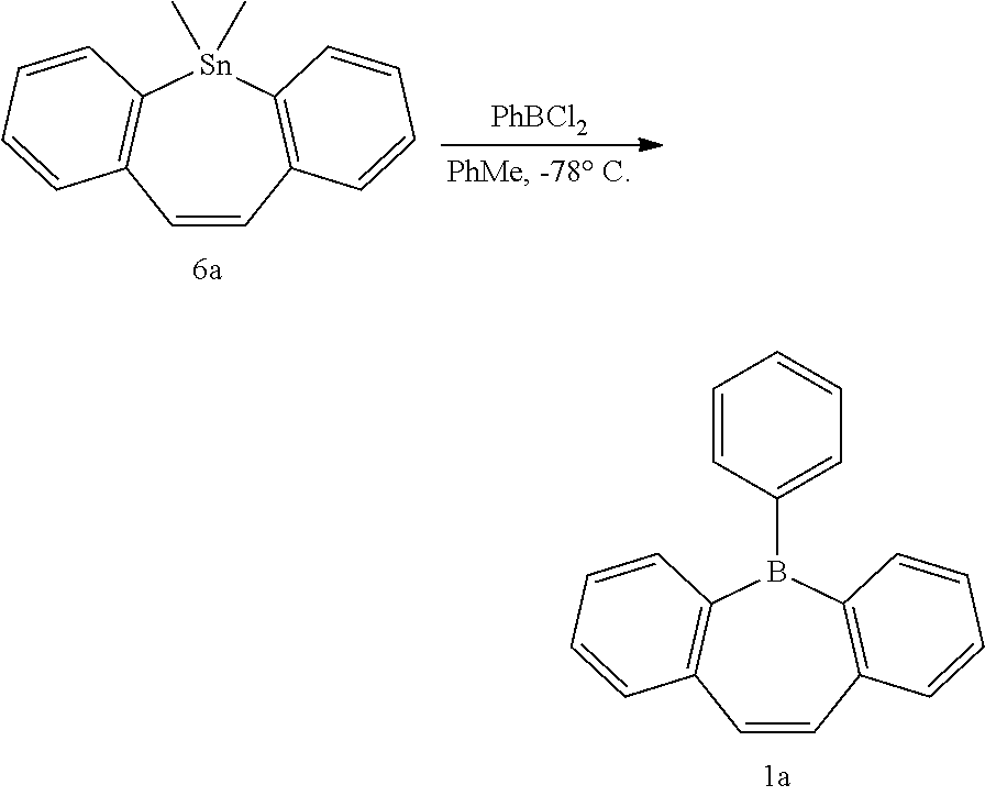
C1=CC2=C(B(C3=CC=CC=C3)C3=C1C=CC=C3)C=CC=C2.C1=CC2=C([Sn](C)(C)C3=C1C=CC=C3)C=CC=C2.[PhBCl2]
